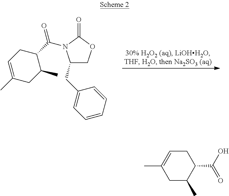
C1(CC2=CC=CC=C2)COC(=O)N1C(C1CC=C(C)CC1C)=O.C1C=C(C)CC(C)C1C(O)=O
